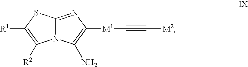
N12C(=NC([M1]C#C[M2])=C1N)SC([R1])=C2[R2]
